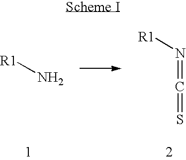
N[R1].N([R1])=C=S
